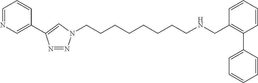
C(CCCCCCN1N=NC(C2=CN=CC=C2)=C1)CNCC1=C(C2=CC=CC=C2)C=CC=C1
